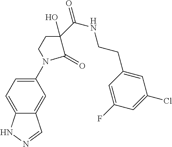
C1(N2CCC(C(=O)NCCC3=CC(Cl)=CC(F)=C3)(O)C2=O)=CC=C2C(=C1)C=NN2
